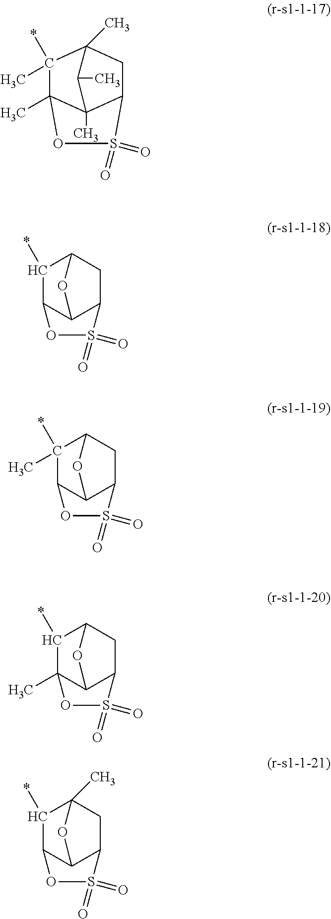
C1(*)(C)C2(C)C3(C)C(CC1(C)C3C)S(=O)(=O)O2.C1(*)C2C3C(CC1O3)S(=O)(=O)O2.C1(*)(C)C2C3C(CC1O3)S(=O)(=O)O2.C1(*)C2(C)C3C(CC1O3)S(=O)(=O)O2.C1(*)C2C3C(CC1(C)O3)S(=O)(=O)O2
